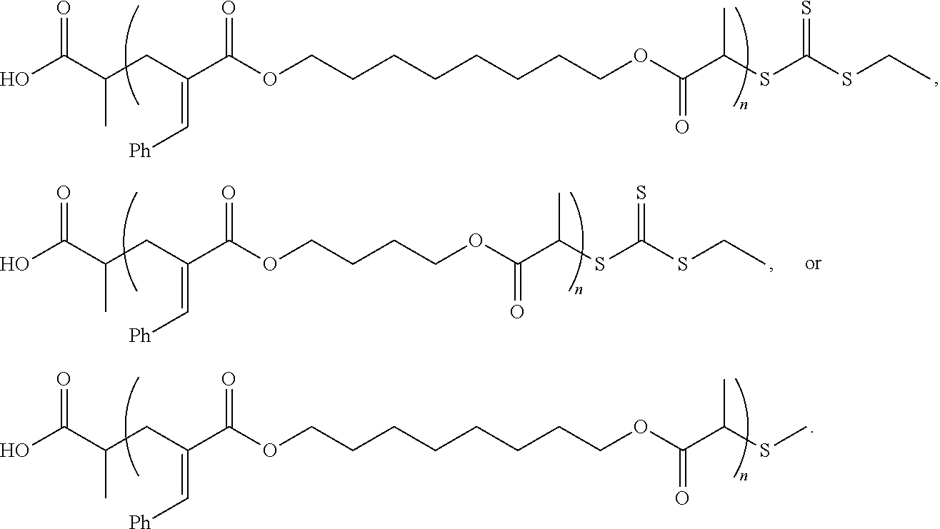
OC(C(CC(C(OCCCCCCCCOC(C(SC(SCC)=S)C)=O)=O)=C[Ph])C)=O.OC(C(CC(C(OCCCCCCCCOC(C(SC)C)=O)=O)=C[Ph])C)=O.OC(C(CC(C(OCCCCOC(C(SC(SCC)=S)C)=O)=O)=C[Ph])C)=O
